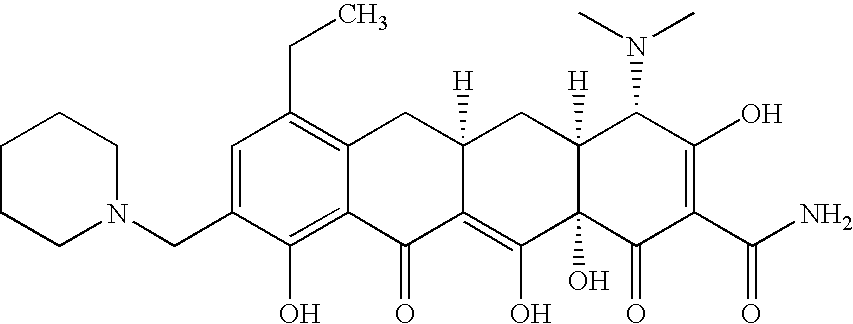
N1(CC2=CC(CC)=C3C(=C2O)C(=O)C2=C(O)C4(O)C([H])(CC2([H])C3)C(N(C)C)C(O)=C(C(N)=O)C4=O)CCCCC1
